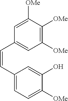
C1([OMe])=C([OMe])C=C(C=CC2=CC=C([OMe])C(O)=C2)C=C1[OMe]
